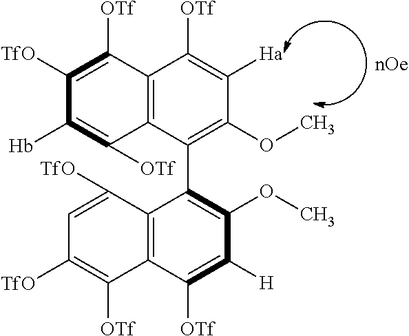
C12=C(C(C3=C(OC)C([H])=C([OTf])C4=C3C([TfO])=CC([TfO])=C4[OTf])=C(OC)C([Ha])=C1[OTf])C([OTf])=C([Hb])C([TfO])=C2[OTf]
